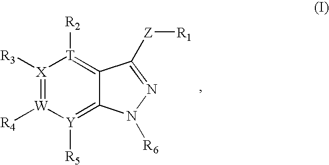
[X]1([R3])=[W]([R4])[Y]([R5])=C2C(=[T]1[R2])C([Z][R1])=NN2[R6]
